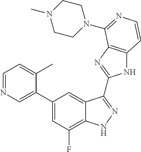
C1=C(C2=CC(F)=C3C(=C2)C(C2=NC4=C(N2)C=CN=C4N2CCN(C)CC2)=NN3)C(C)=CC=N1
